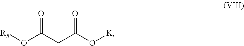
O=C(CC(O[K])=O)O[R5]
